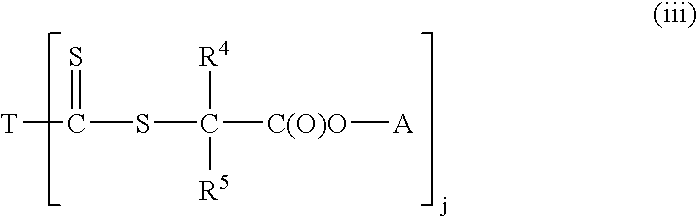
[T]C(SC([C(O)O][A])([R4])[R5])=S
